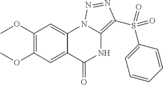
C1(OC)=C(OC)C=C2C(=C1)N1C(=C(S(C3=CC=CC=C3)(=O)=O)N=N1)NC2=O
